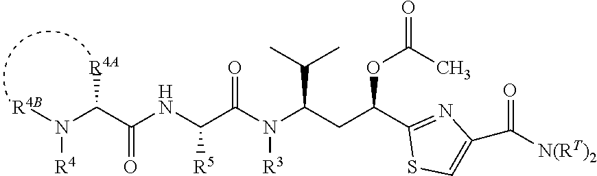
C1(C(OC(C)=O)CC(C(C)C)N([R3])C(C(NC(C(N([R4B])[R4])[R4A])=O)[R5])=O)=NC(C(=O)[N(RT)2])=CS1
